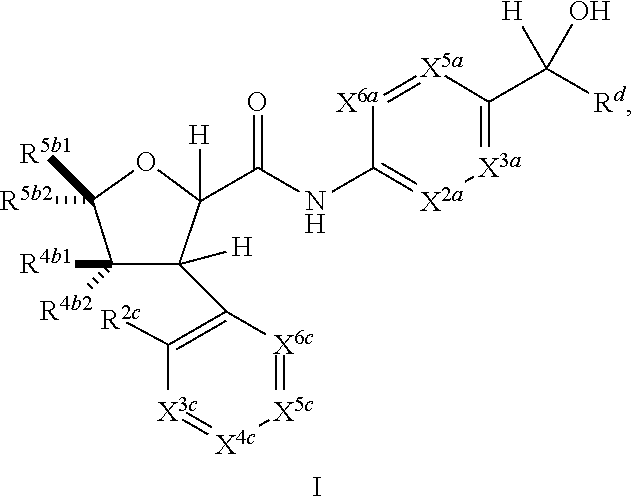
I.C1([R5b1])([R5b2])C([R4b1])([R4b2])C(C2=C([R2c])[X3c]=[X4c][X5c]=[X6c]2)([H])C(C(NC2=[X2a][X3a]=C(C([H])(O)[Rd])[X5a]=[X6a]2)=O)([H])O1
